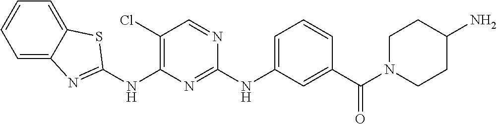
C1=C2C(=CC=C1)SC(NC1=C(Cl)C=NC(NC3=CC=CC(C(N4CCC(N)CC4)=O)=C3)=N1)=N2
